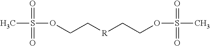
CS(=O)(OCC[R]CCOS(=O)(C)=O)=O
